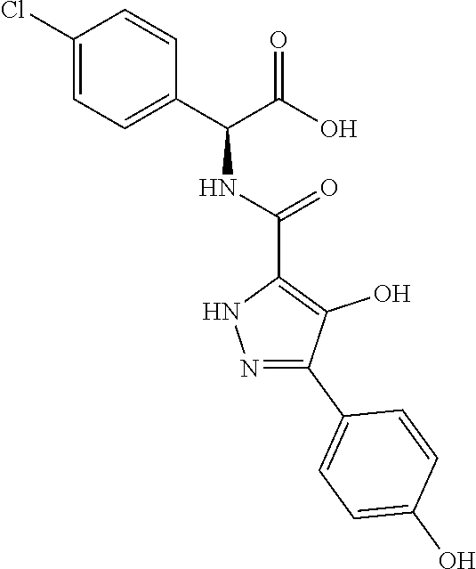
N1=C(C2=CC=C(O)C=C2)C(O)=C(C(NC(C(O)=O)C2=CC=C(Cl)C=C2)=O)N1
